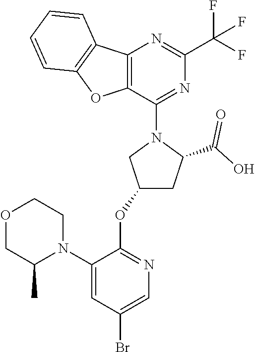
C12=C(C(N3CC(OC4=NC=C(Br)C=C4N4C(C)COCC4)CC3C(=O)O)=NC(C(F)(F)F)=N1)OC1=C2C=CC=C1
